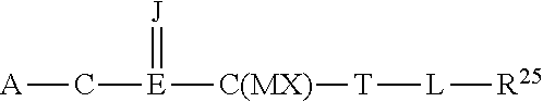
[A]C[E]([C(MX)][T][L][R25])=[J]
